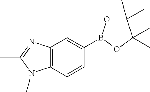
C1(C)(C)OB(C2=CC3=C(C=C2)N(C)C(C)=N3)OC1(C)C
